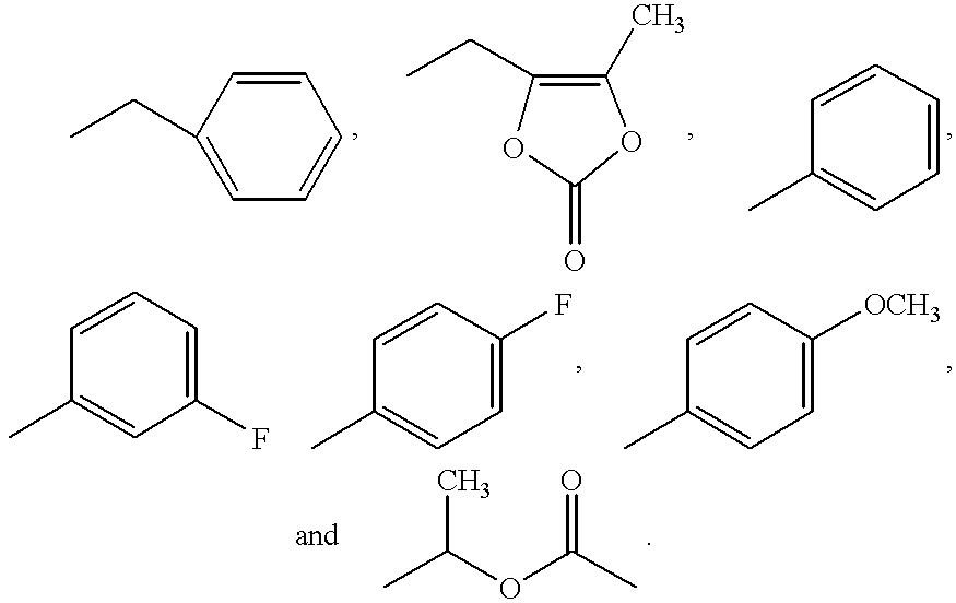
C1(CC)=CC=CC=C1.C1(CC)=C(C)OC(=O)O1.C1(C)=CC=CC=C1.C1(C)=CC(F)=CC=C1.C1(C)=CC=C(F)C=C1.C1(C)=CC=C([OCH3])C=C1.CC(OC(C)=O)C
